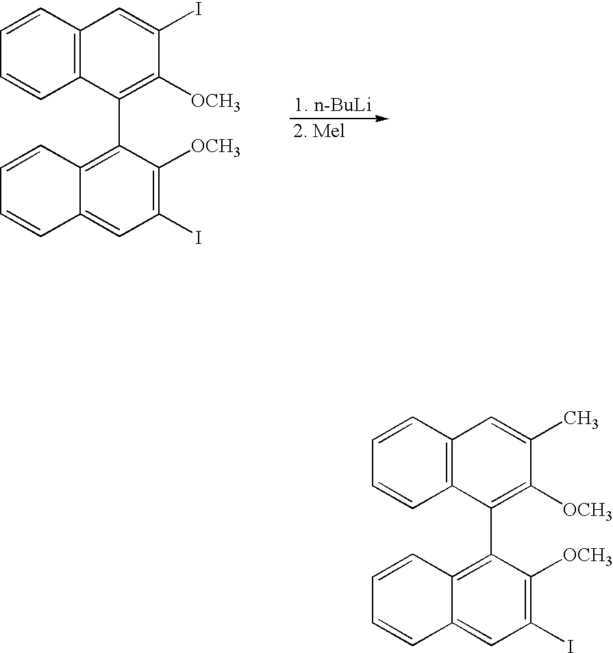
C1=CC2=C(C=C1)C(C1=C3C(=CC(I)=C1[OCH3])C=CC=C3)=C([OCH3])C(I)=C2.C1=CC2=C(C=C1)C(C1=C3C(=CC(I)=C1[OCH3])C=CC=C3)=C([OCH3])C(C)=C2
